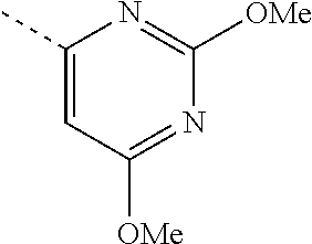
C1(C)=CC([OMe])=NC([OMe])=N1
